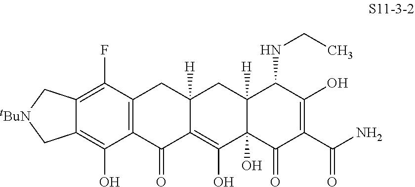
C12=C(F)C3=C(C(O)=C1C[tBuN]C2)C(=O)C1=C(O)C2(O)C([H])(CC1([H])C3)C(NCC)C(O)=C(C(N)=O)C2=O
